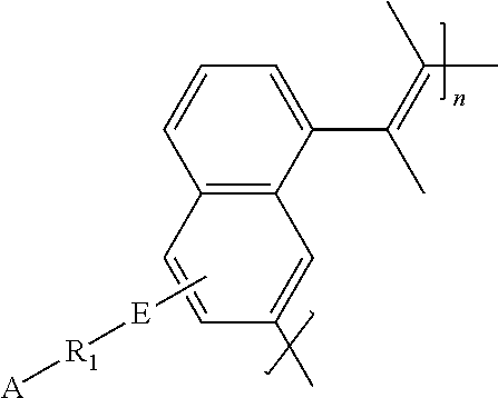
C1(C)=CC2=C(C=C1)C=CC=C2C(=C(C)C)C.C[E][R1][A]
